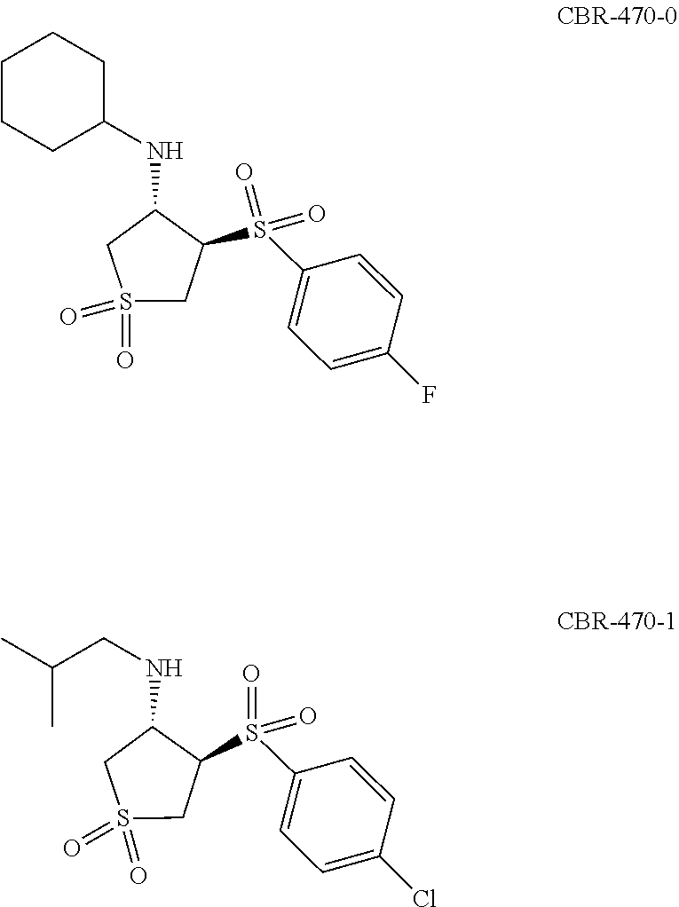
S1(=O)(=O)CC(S(C2=CC=C(Cl)C=C2)(=O)=O)C(NCC(C)C)C1.S1(=O)(=O)CC(S(C2=CC=C(F)C=C2)(=O)=O)C(NC2CCCCC2)C1
